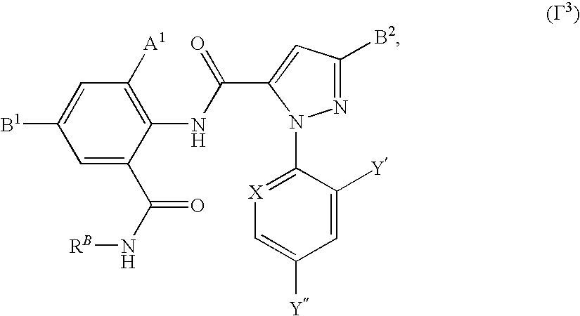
N1=C([B2])C=C(C(NC2=C([A1])C=C([B1])C=C2C(N[RB])=O)=O)N1C1=[X]C=C([Y])C=C1[Y]
